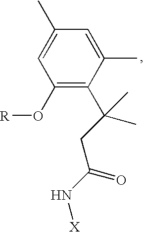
C1(C)=CC(C)=CC(O[R])=C1C(CC(N[X])=O)(C)C
